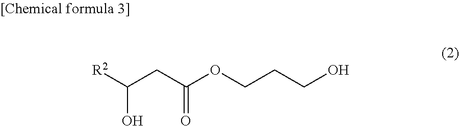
C(CC(OCCCO)=O)([R2])O
